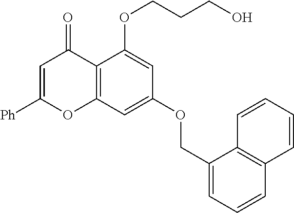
C1=C([Ph])OC2=C(C1=O)C(OCCCO)=CC(OCC1=CC=CC3=C1C=CC=C3)=C2
